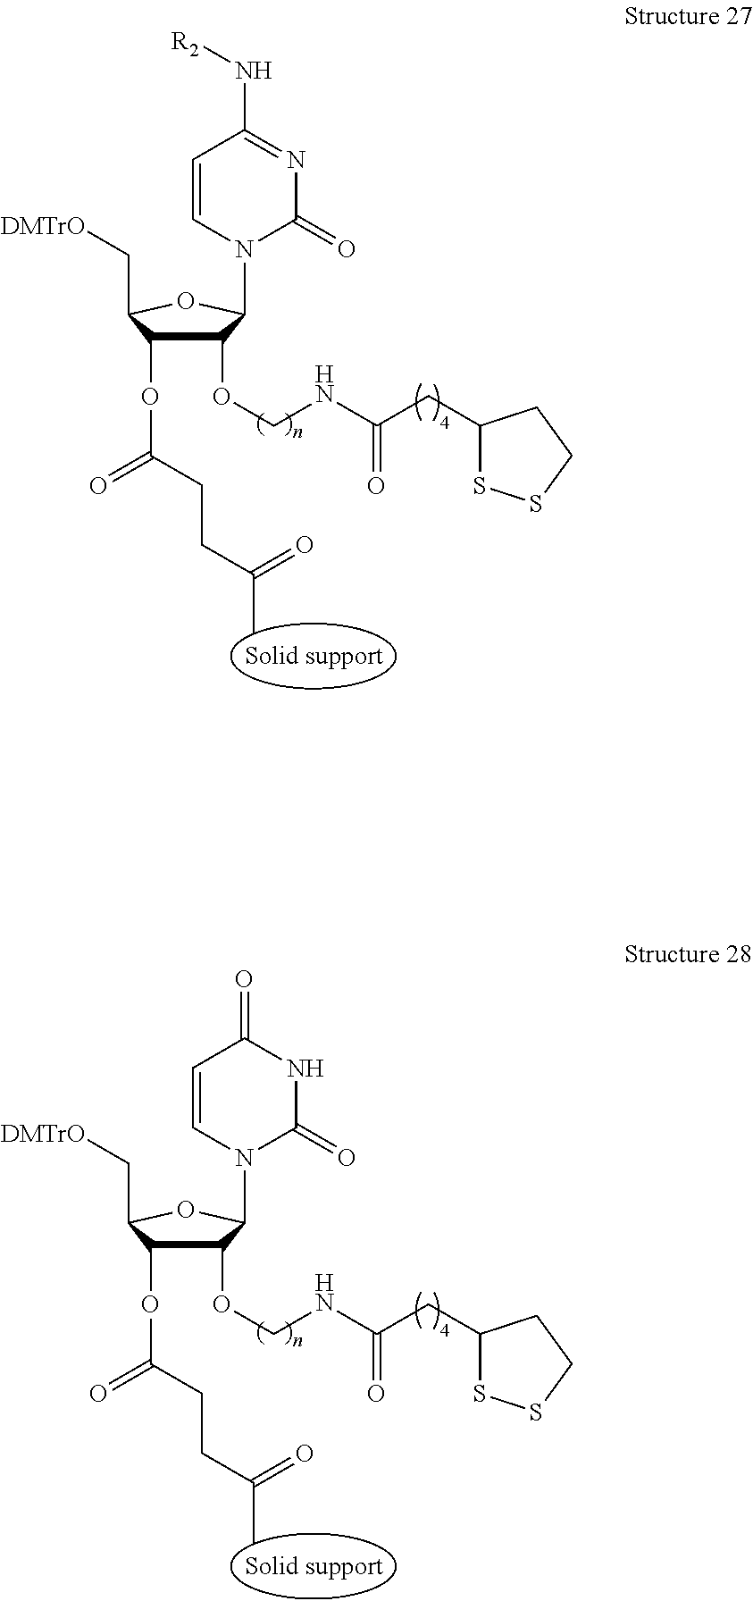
C1(OCNC(CC2SSCC2)=O)C(OC(=O)CCC(C)=O)C(C[DMTrO])OC1N1C(=O)N=C(N[R2])C=C1.C1(OCNC(CC2SSCC2)=O)C(OC(=O)CCC(C)=O)C(C[DMTrO])OC1N1C(=O)NC(=O)C=C1
